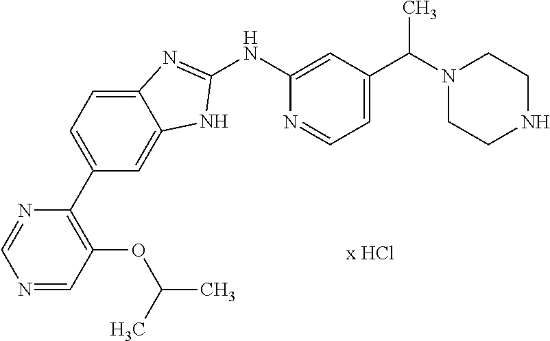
C1(NC2=CC(C(N3CCNCC3)C)=CC=N2)=NC2=CC=C(C3=C(OC(C)C)C=NC=N3)C=C2N1
